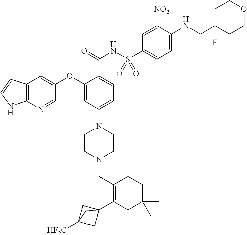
C1=NC2=C(C=C1OC1=CC(N3CCN(CC4=C(C56CC([HF2C])(C5)C6)CC(C)(C)CC4)CC3)=CC=C1C(NS(C1=CC=C(NCC3(F)CCOCC3)C([NO2])=C1)(=O)=O)=O)C=CN2
